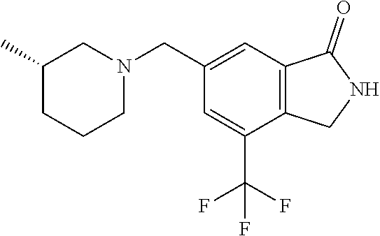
C1(C)CCCN(CC2=CC3=C(C(C(F)(F)F)=C2)CNC3=O)C1
